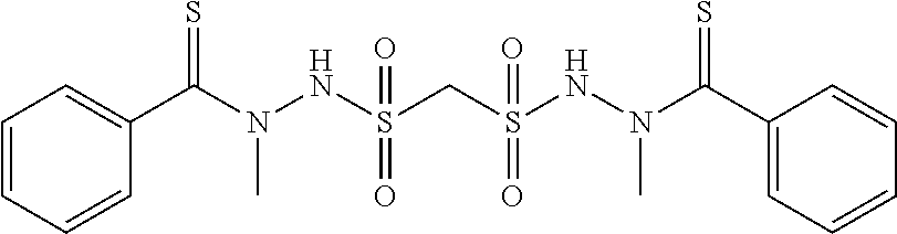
C1(C(N(NS(CS(NN(C(C2=CC=CC=C2)=S)C)(=O)=O)(=O)=O)C)=S)=CC=CC=C1
